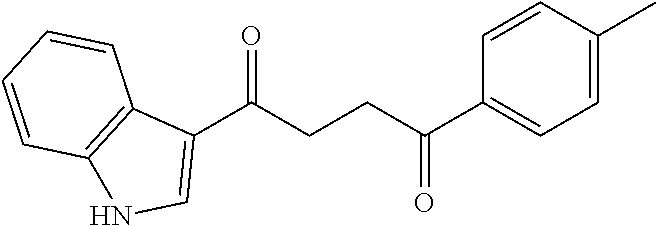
C1(C(CCC(C2=CC=C(C)C=C2)=O)=O)=CNC2=C1C=CC=C2
